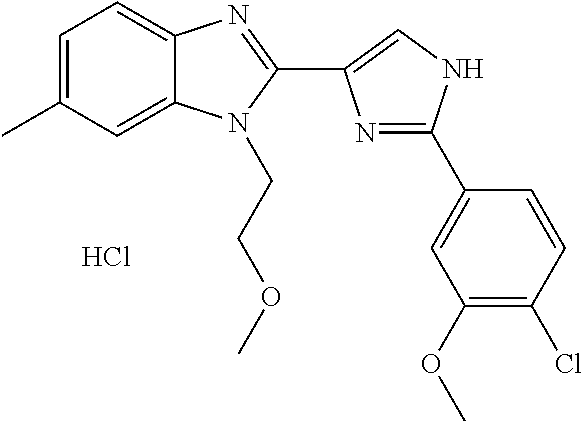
C1=C(C)C=C2C(=C1)N=C(C1=CNC(C3=CC(OC)=C(Cl)C=C3)=N1)N2CCOC.Cl
